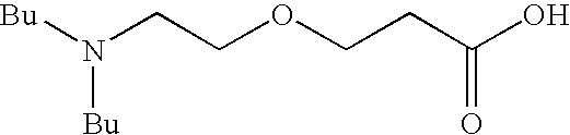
[Bu]N([Bu])CCOCCC(O)=O
